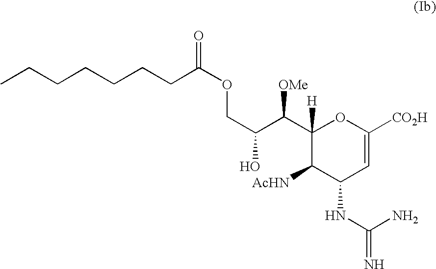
C1(C(C(O)COC(=O)CCCCCCC)[OMe])([H])C([AcHN])C(NC(=N)N)C=C([CO2H])O1
